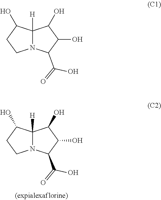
C12([H])N(CCC1O)C(C(O)=O)C(O)C2O.C12([H])N(CCC1O)C(C(O)=O)C(O)C2O
